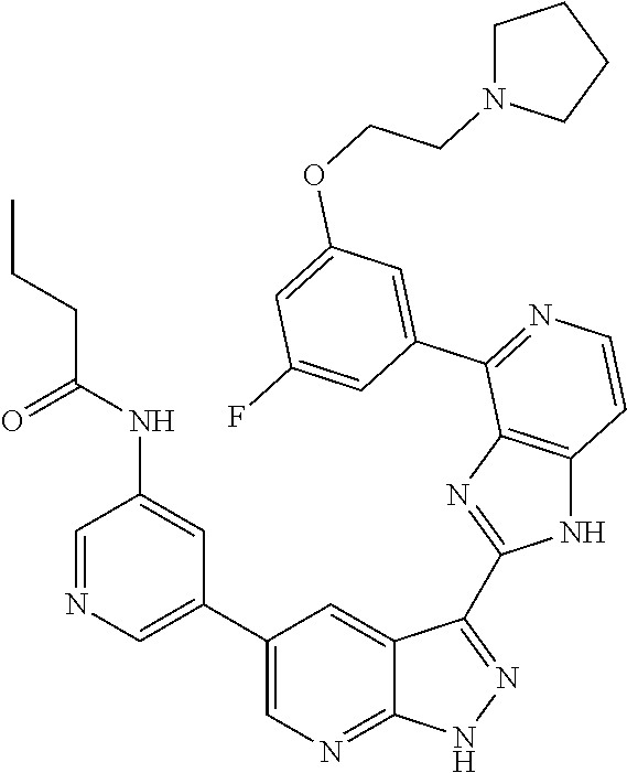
C1=NC=C(C2=CN=C3C(=C2)C(C2=NC4=C(N2)C=CN=C4C2=CC(OCCN4CCCC4)=CC(F)=C2)=NN3)C=C1NC(CCC)=O
